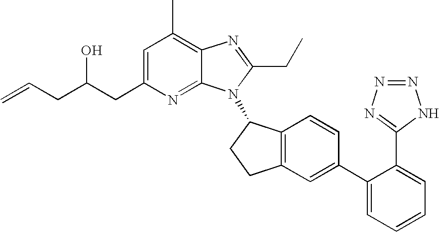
C1=C(CC(CC=C)O)N=C2C(=C1C)N=C(CC)N2C1C2=C(CC1)C=C(C1=CC=CC=C1C1=NN=NN1)C=C2
